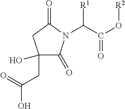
C1(O)(CC(O)=O)C(=O)N(C(C(O[R2])=O)[R1])C(=O)C1
